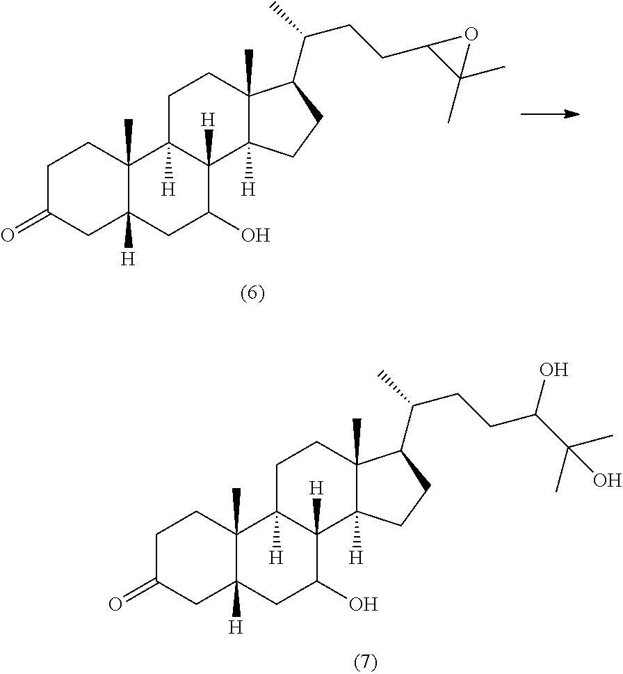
C1C(=O)CC2([H])C(C)(C1)C1([H])C([H])(C(O)C2)C2([H])C(C)(CC1)C(C(C)CCC(C(C)(C)O)O)CC2.C1C(=O)CC2([H])C(C)(C1)C1([H])C([H])(C(O)C2)C2([H])C(C)(CC1)C(C(C)CCC1C(C)(C)O1)CC2
